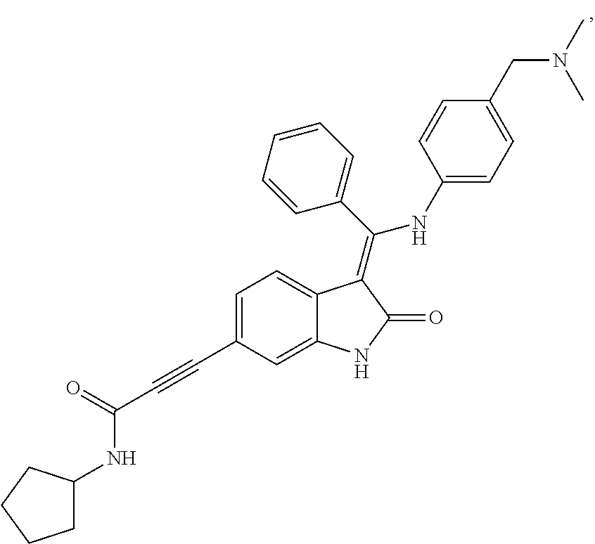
C1=CC(C(=C2C3=CC=C(C#CC(=O)NC4CCCC4)C=C3NC2=O)NC2=CC=C(CN(C)C)C=C2)=CC=C1
